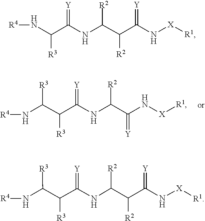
[R4]NC(C([R3])C(=[Y])NC(C(N[X][R1])=[Y])[R2])[R3].N(C(C(C(=[Y])N[X][R1])[R2])[R2])C(C(N[R4])[R3])=[Y].N(C(C(C(=[Y])N[X][R1])[R2])[R2])C(C(C(N[R4])[R3])[R3])=[Y]
